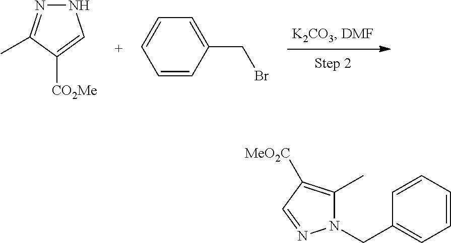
N1(CC2=CC=CC=C2)C(C)=C([MeO2C])C=N1.N1N=C(C)C([CO2Me])=C1.C1=CC(CBr)=CC=C1
